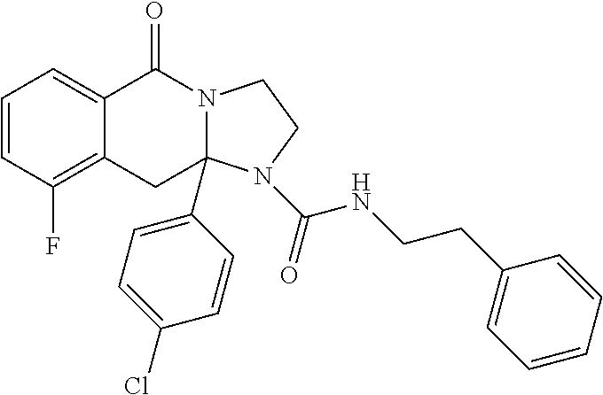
C1=CC(F)=C2C(=C1)C(=O)N1CCN(C(NCCC3=CC=CC=C3)=O)C1(C1=CC=C(Cl)C=C1)C2
